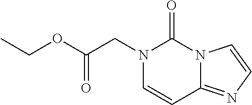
N1(CC(OCC)=O)C=CC2=NC=CN2C1=O
